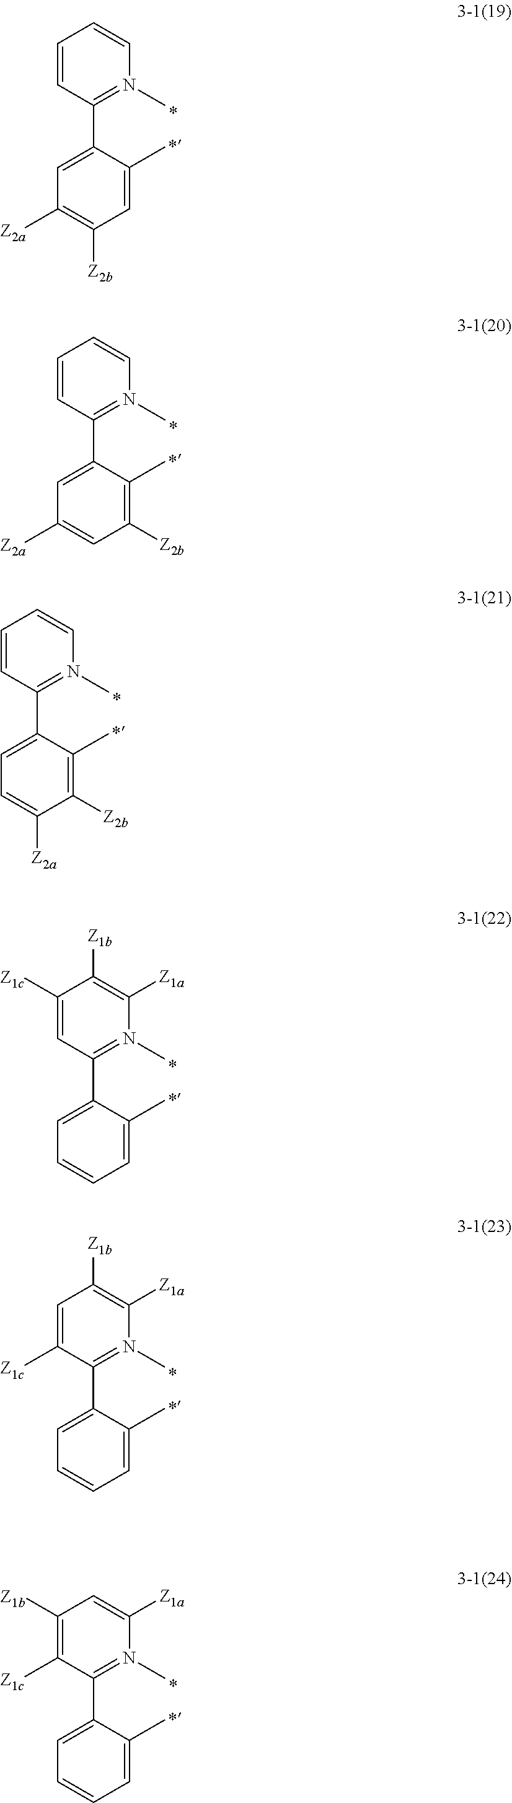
C1=CC(C2=CC([Z2a])=C([Z2b])C=C2C)=N(C)C=C1.C1=CC(C2=CC([Z2a])=CC([Z2b])=C2C)=N(C)C=C1.C1=CC(C2=CC=C([Z2a])C([Z2b])=C2C)=N(C)C=C1.C1([Z1c])=CC(C2=CC=CC=C2C)=N(C)C([Z1a])=C1[Z1b].C1=C([Z1c])C(C2=CC=CC=C2C)=N(C)C([Z1a])=C1[Z1b].C1([Z1b])=C([Z1c])C(C2=CC=CC=C2C)=N(C)C([Z1a])=C1
